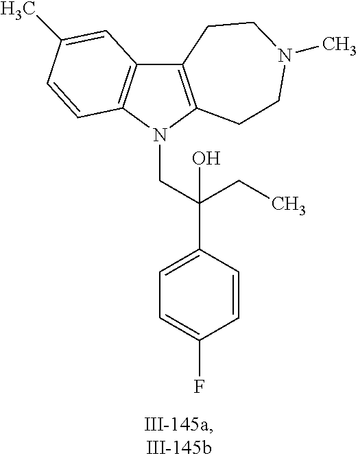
C12=C(N(CC(C3=CC=C(F)C=C3)(O)CC)C3=C1C=C(C)C=C3)CCN(C)CC2
